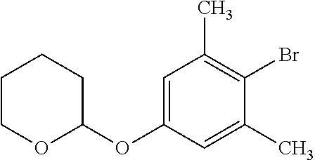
C1COC(OC2=CC(C)=C(Br)C(C)=C2)CC1
